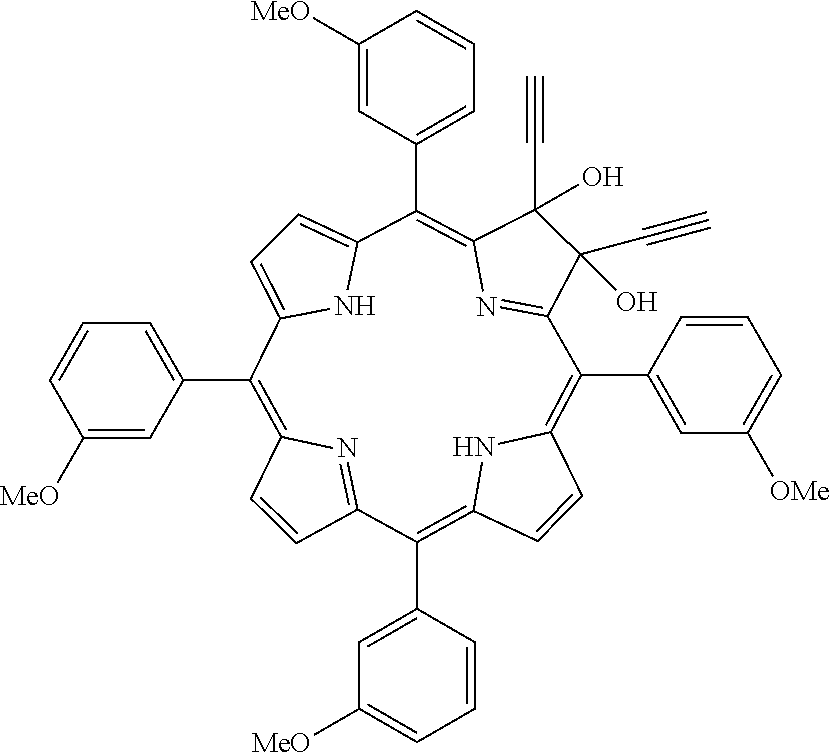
C1=CC2=NC1=C(C1=CC=CC([MeO])=C1)C1=CC=C(N1)C(C1=CC=CC([MeO])=C1)=C1C(C#C)(O)C(C#C)(O)C(=N1)C(C1=CC([OMe])=CC=C1)=C1C=CC(=C2C2=CC([MeO])=CC=C2)N1
